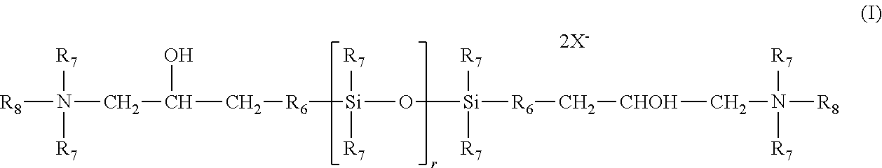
[R8]N([R7])([R7])CC(O)C[R6][Si]([R7])(O[Si]([R6]C[CHOH]CN([R7])([R7])[R8])([R7])[R7])[R7]
